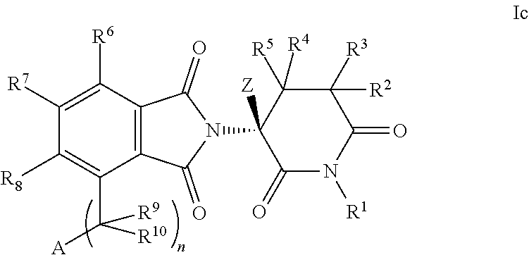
N1([R1])C(=O)C([R3])([R2])C([R5])([R4])C(N2C(=O)C3=C(C([R6])=C([R7])C([R8])=C3C([A])([R9])[R10])C2=O)([Z])C1=O
